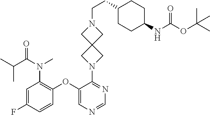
C1(OC2=C(N(C(C(C)C)=O)C)C=C(F)C=C2)=CN=CN=C1N1CC2(C1)CN(CCC1CCC(NC(OC(C)(C)C)=O)CC1)C2
